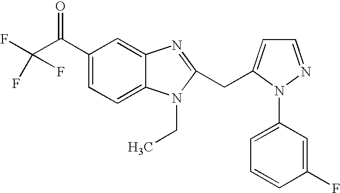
C(C(C1=CC=C2C(=C1)N=C(CC1=CC=NN1C1=CC=CC(F)=C1)N2CC)=O)(F)(F)F
